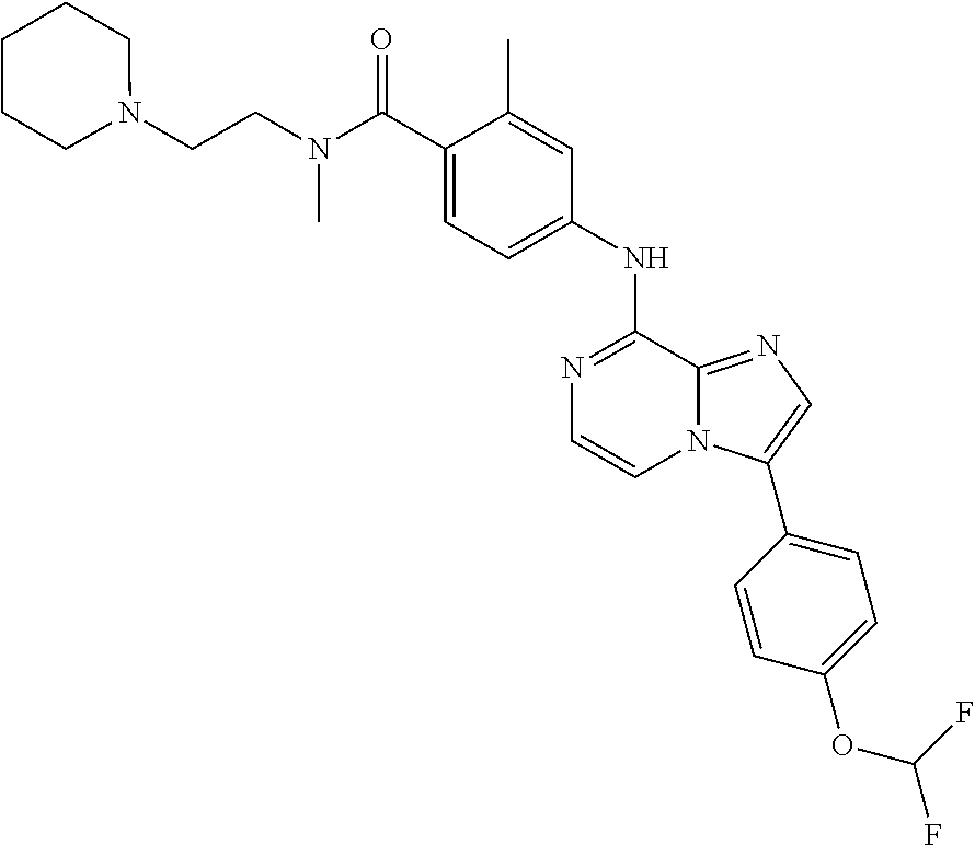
C1(C(N(CCN2CCCCC2)C)=O)=CC=C(NC2=NC=CN3C2=NC=C3C2=CC=C(OC(F)F)C=C2)C=C1C
